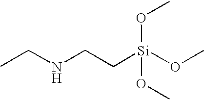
C(NCC[Si](OC)(OC)OC)C
